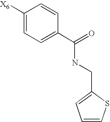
C1([X6])=CC=C(C(=O)NCC2=CC=CS2)C=C1
